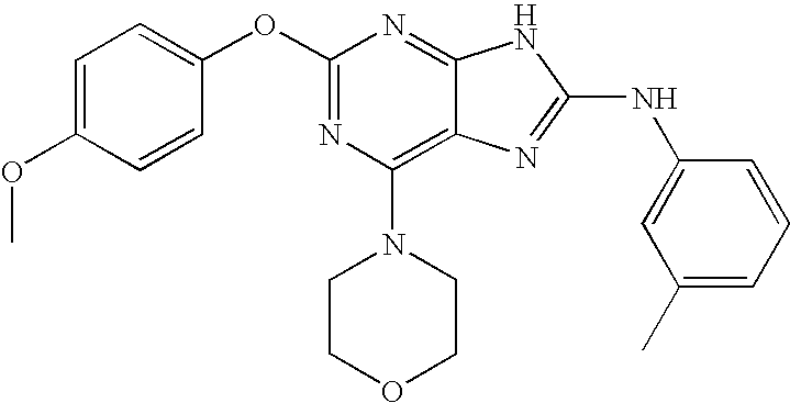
O(C1=NC(N2CCOCC2)=C2C(=N1)NC(NC1=CC(C)=CC=C1)=N2)C1=CC=C(OC)C=C1
